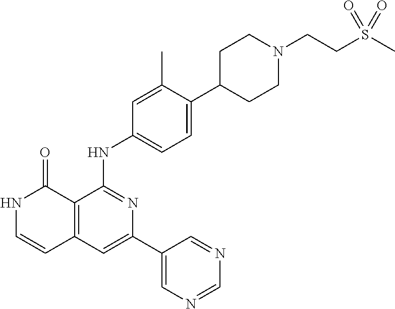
C12=C(C=C(C3=CN=CN=C3)N=C1NC1=CC=C(C3CCN(CCS(C)(=O)=O)CC3)C(C)=C1)C=CNC2=O
